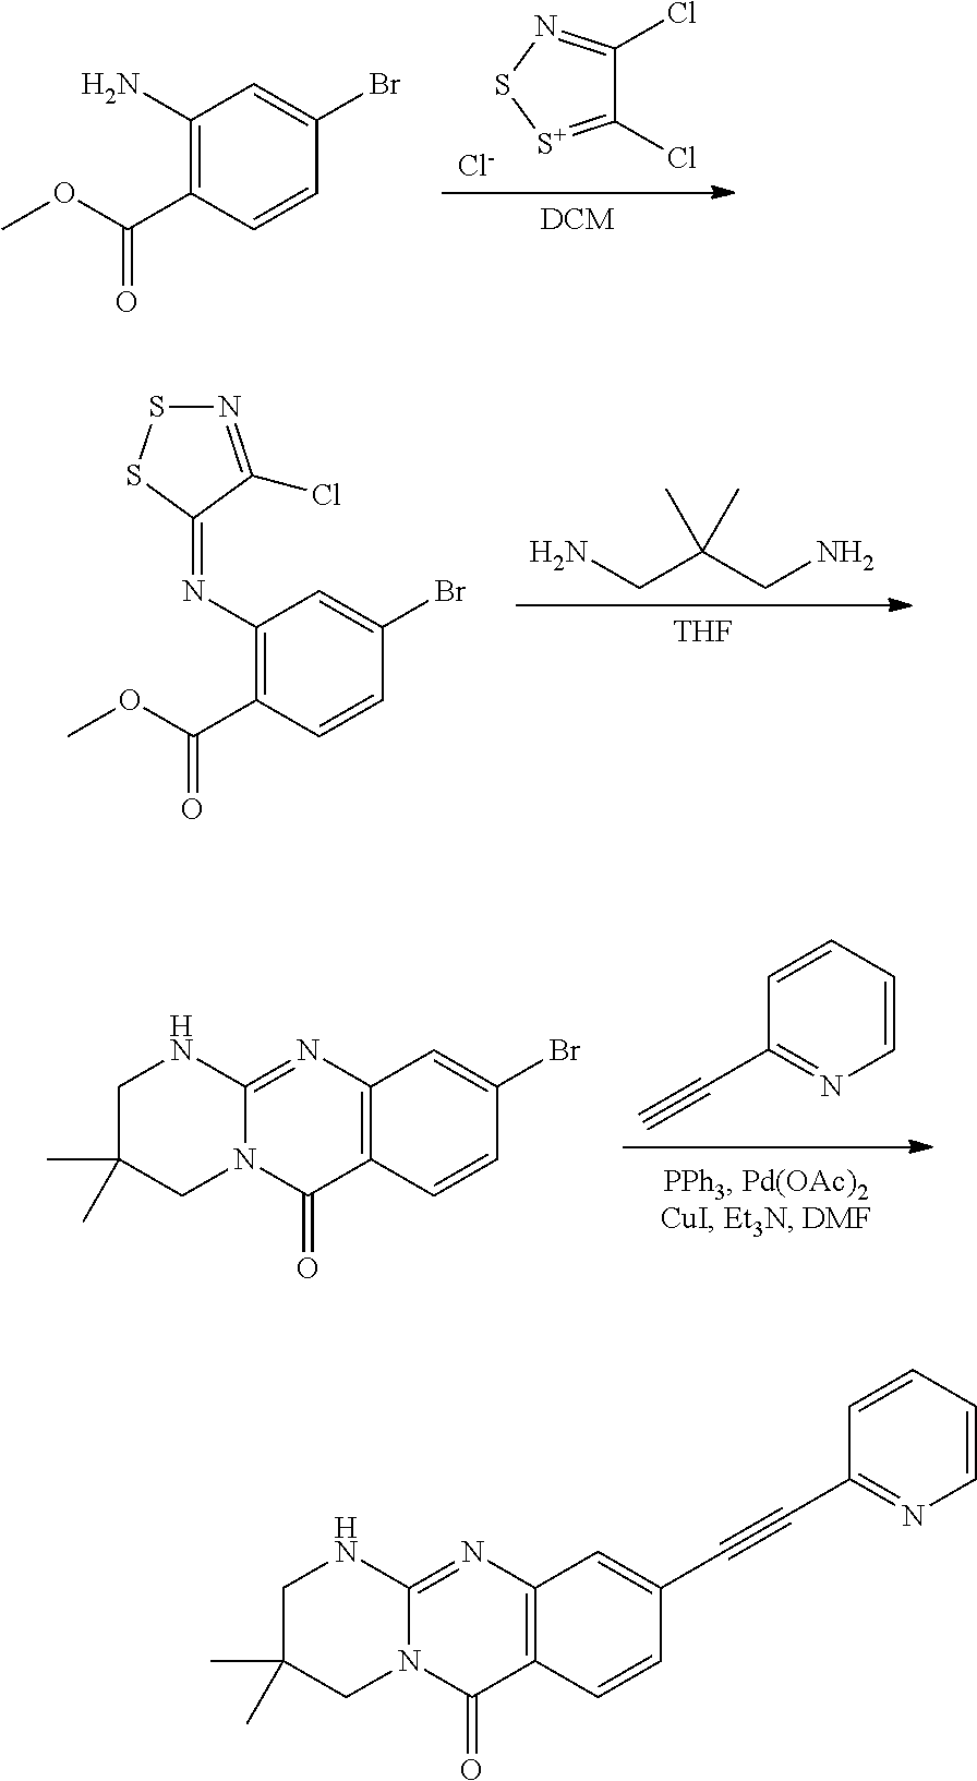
[Cl-].C1(Cl)=[S+]SN=C1Cl.[DCM].C1(C(=O)OC)=C(N)C=C(Br)C=C1.[THF].NCC(CN)(C)C.C1(C(=O)OC)=C(N=C2C(Cl)=NSS2)C=C(Br)C=C1.C1(C#C)=NC=CC=C1.C12=C(N=C3N(C1=O)CC(C)(C)CN3)C=C(Br)C=C2.C12=C(N=C3N(C1=O)CC(C)(C)CN3)C=C(C#CC1=NC=CC=C1)C=C2
